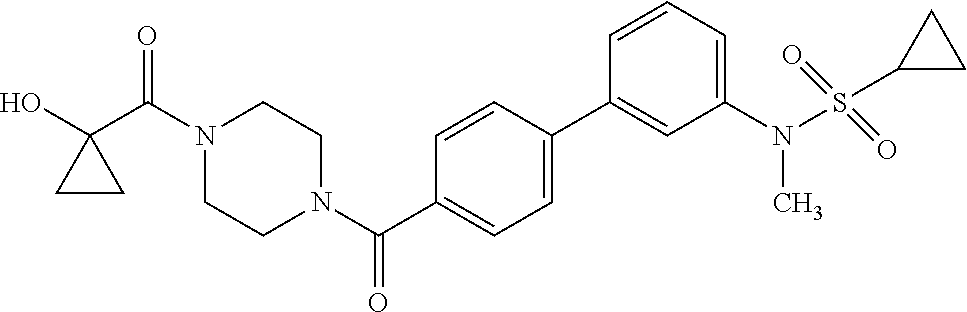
OC1(C(N2CCN(C(=O)C3=CC=C(C4=CC(N(S(C5CC5)(=O)=O)C)=CC=C4)C=C3)CC2)=O)CC1
